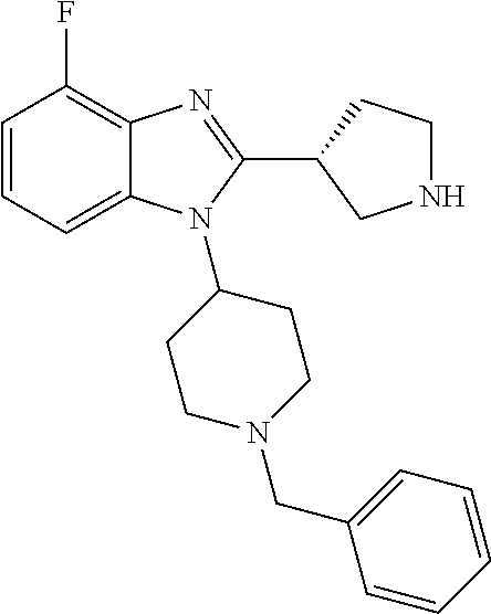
C1=CC=C2C(=C1F)N=C(C1CNCC1)N2C1CCN(CC2=CC=CC=C2)CC1
